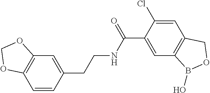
C12=C(C=CC(CCNC(C3=CC4=C(C=C3Cl)COB4O)=O)=C1)OCO2
